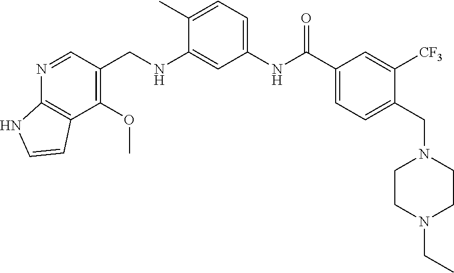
C1(C)=CC=C(NC(C2=CC=C(CN3CCN(CC)CC3)C([CF3])=C2)=O)C=C1NCC1=C(OC)C2=C(N=C1)NC=C2
